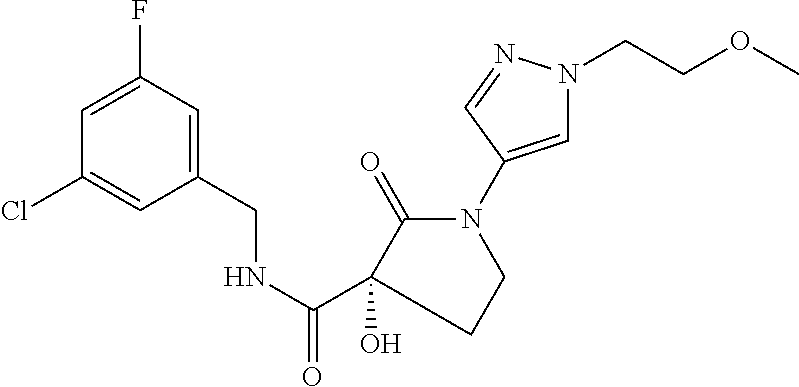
C1=C(F)C=C(CNC(=O)C2(O)C(=O)N(C3=CN(CCOC)N=C3)CC2)C=C1Cl
